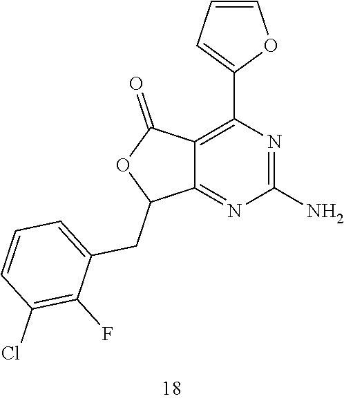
C1(N)=NC(C2=CC=CO2)=C2C(=N1)C(CC1=CC=CC(Cl)=C1F)OC2=O
